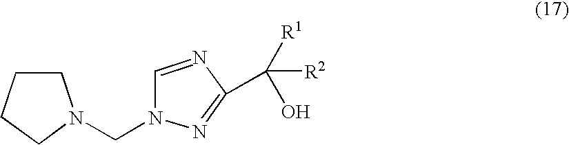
C1CCCN1CN1N=C(C([R1])(O)[R2])N=C1
